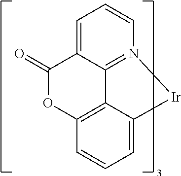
C1=C2C3=N(C=C1)[Ir]C1=CC=CC(=C31)OC2=O
